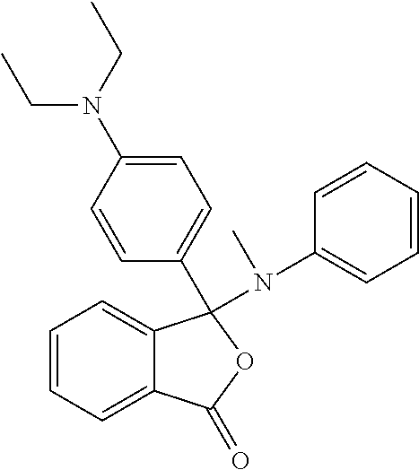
C1=CC(N(CC)CC)=CC=C1C1(N(C2=CC=CC=C2)C)C2=CC=CC=C2C(=O)O1
